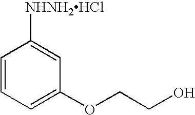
C1=CC=C(OCCO)C=C1[NHNH2HCl]
